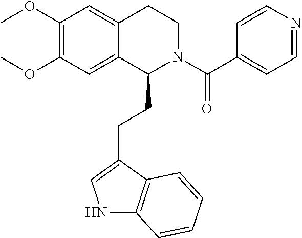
O(C1=C(OC)C=C2C(=C1)C(CCC1=CNC3=C1C=CC=C3)N(C(C1=CC=NC=C1)=O)CC2)C
